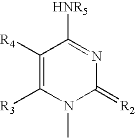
C1([R4])=C([R3])N(C)C(=[R2])N=C1[HNR5]
